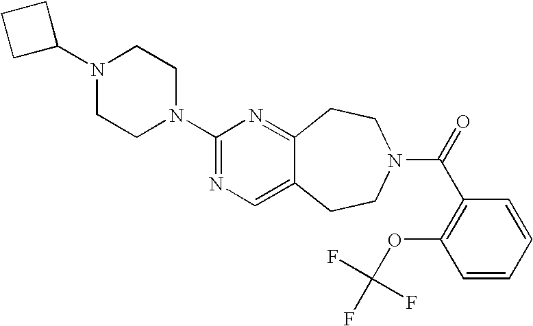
C1C(N2CCN(C3=NC=C4C(=N3)CCN(C(=O)C3=C(OC(F)(F)F)C=CC=C3)CC4)CC2)CC1
